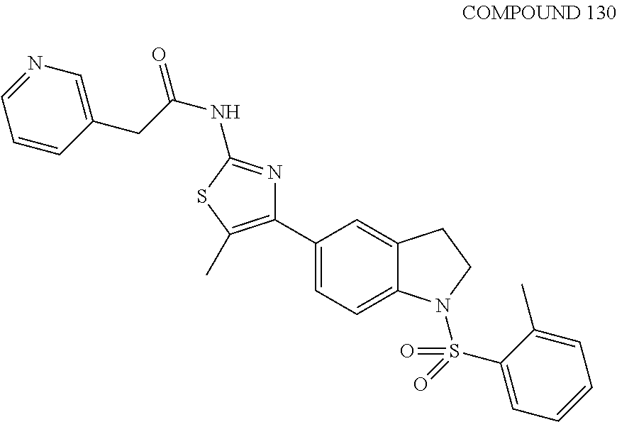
C1(C2=C(C)SC(NC(=O)CC3=CN=CC=C3)=N2)=CC=C2C(=C1)CCN2S(C1=CC=CC=C1C)(=O)=O
